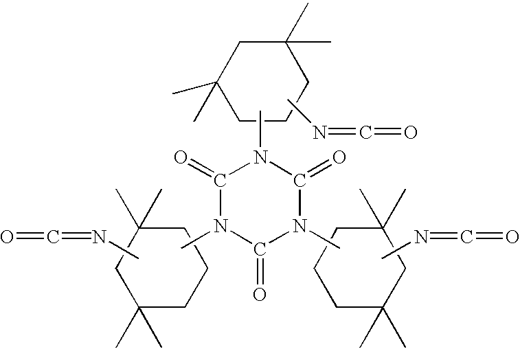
C1(C)(C)CCCC(C)(C)C1.C1C(C)(C)CC(C)(C)CC1.C1CCC(C)(C)CC1(C)C.CN=C=O.CN1C(=O)N(C)C(=O)N(C)C1=O.CN=C=O.CN=C=O
